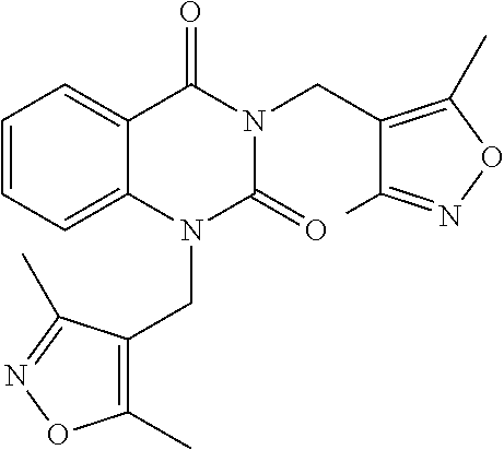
C1=CC=C2C(=C1)C(=O)N(CC1=C(C)ON=C1C)C(=O)N2CC1=C(C)ON=C1C
